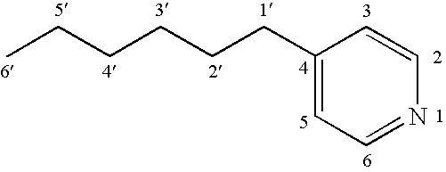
C1(CCCCCC)=CC=NC=C1
